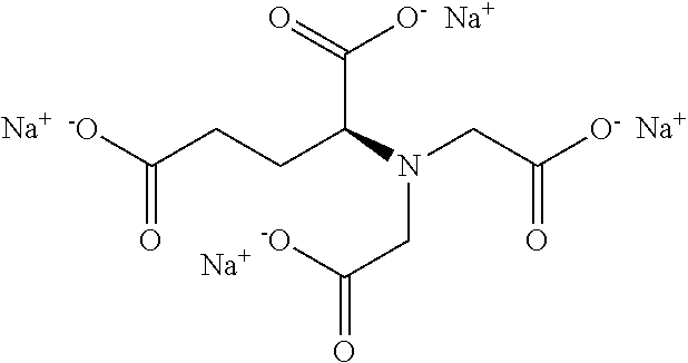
[-O]C(CCC(N(CC([O-])=O)CC([-O])=O)C(=O)[O-])=O.[Na].[Na].[Na].[Na]
